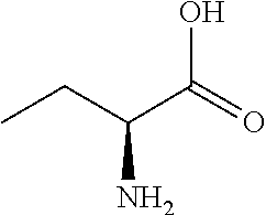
C(C(N)C(O)=O)C
